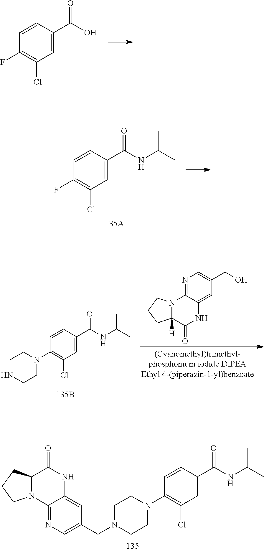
C1=C(C(O)=O)C=CC(F)=C1Cl.C1(=O)NC2=CC(CN3CCN(C4=C(Cl)C=C(C(NC(C)C)=O)C=C4)CC3)=CN=C2N2C1CCC2.C1=C(C(NC(C)C)=O)C=CC(F)=C1Cl.N1=C2C(=CC(CO)=C1)NC(=O)C1([H])N2CCC1.C1=C(C(NC(C)C)=O)C=CC(N2CCNCC2)=C1Cl
